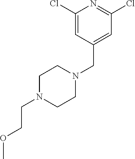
C1(Cl)=CC(CN2CCN(CCOC)CC2)=CC(Cl)=N1
